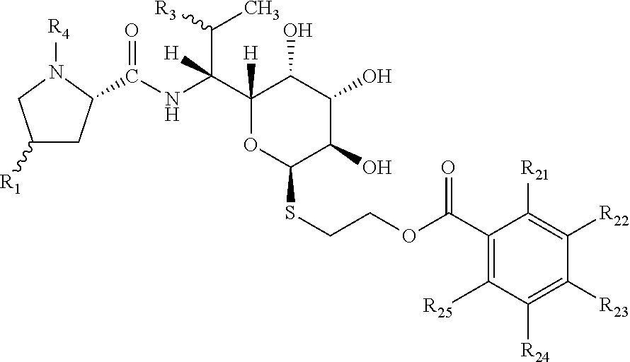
C1([R1])CC(C(NC(C([R3])C)([H])C2([H])C(O)C(O)C(O)C(SCCOC(C3=C([R25])C([R24])=C([R23])C([R22])=C3[R21])=O)O2)=O)N([R4])C1
